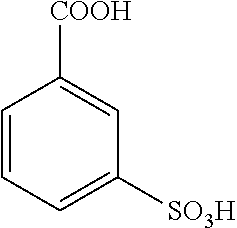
C1=CC=C([SO3H])C=C1[COOH]
